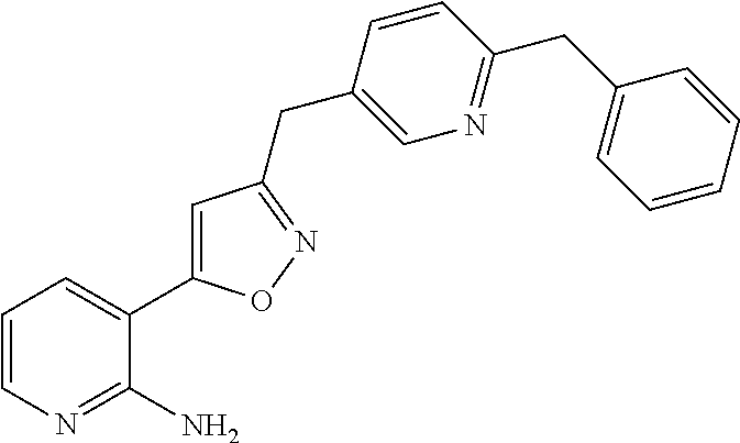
C1=CN=C(N)C(C2=CC(CC3=CN=C(CC4=CC=CC=C4)C=C3)=NO2)=C1
